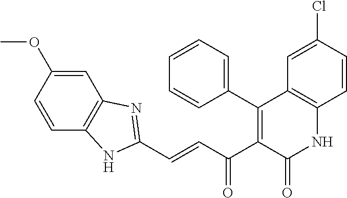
C(=CC(C1=C(C2=CC=CC=C2)C2=C(NC1=O)C=CC(Cl)=C2)=O)C1=NC2=C(C=CC(OC)=C2)N1
